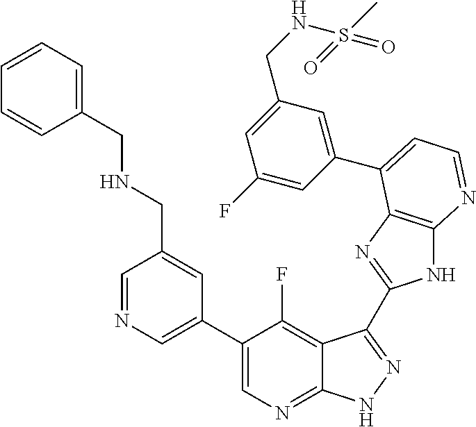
C1=NC=C(C2=CN=C3C(=C2F)C(C2=NC4=C(N2)N=CC=C4C2=CC(CNS(C)(=O)=O)=CC(F)=C2)=NN3)C=C1CNCC1=CC=CC=C1
